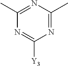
N1=C(C)N=C(C)N=C1[Y3]
